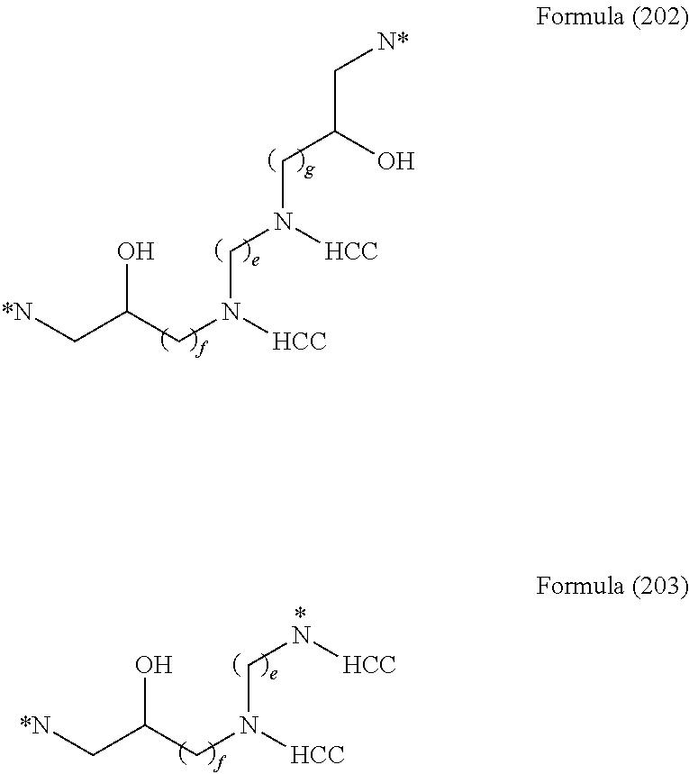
OC(CN([HCC])CN(CC(C[N*])O)[HCC])C[*N].OC(CN([HCC])CN[HCC])C[*N]
